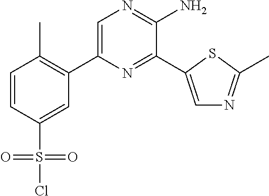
C1(C2=C(C)C=CC(S(Cl)(=O)=O)=C2)=CN=C(N)C(C2=CN=C(C)S2)=N1
